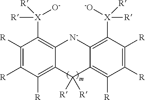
C12=C([R])C([R])=C([R])C([X]([R])([R])[O-])=C1[N-]C1=C([X]([R])([R])[-O])C([R])=C([R])C([R])=C1C2([R])[R]
